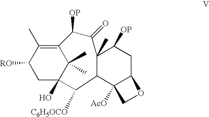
C12=C(C)C([RO])CC(O)(C1(C)C)C([C6H5OCO])C1C3([AcO])C(CC([OP])C1(C)C(=O)C2[OP])OC3
